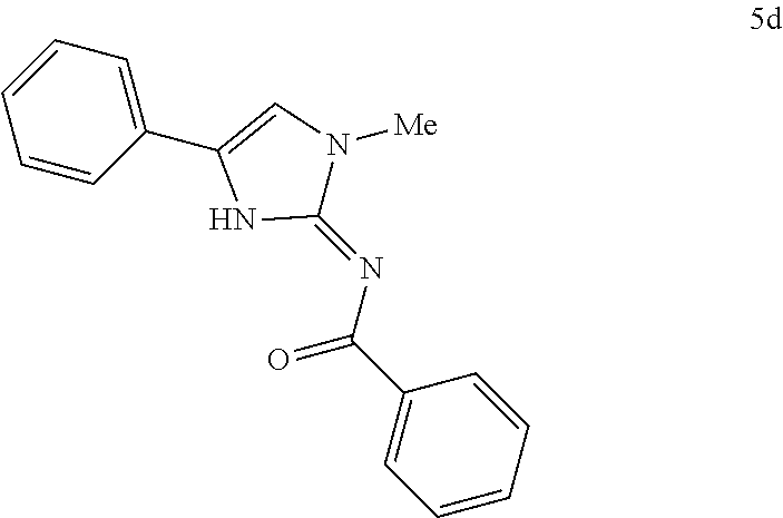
C1=CC=CC(C(N=C2N([Me])C=C(C3=CC=CC=C3)N2)=O)=C1
